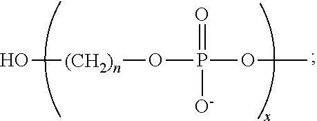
O[(CH2)n]OP(=O)([O-])OC
